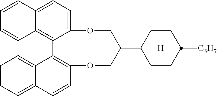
C12=CC=C3C(=C1C1=C(C=CC4=CC=CC=C14)OCC(C1CCC([C3H7])CC1)CO2)C=CC=C3.[H]
